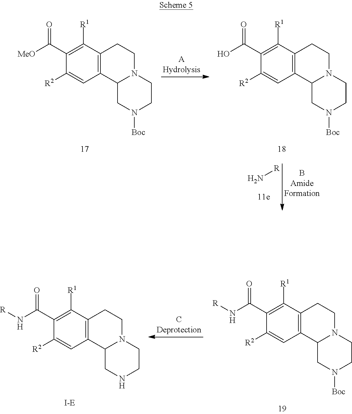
C12=C(C([R1])=C(C([MeO])=O)C([R2])=C1)CCN1C2CN([Boc])CC1.C12=C(C([R1])=C(C(O)=O)C([R2])=C1)CCN1C2CN([Boc])CC1.N[R].C12=C(C([R1])=C(C(N[R])=O)C([R2])=C1)CCN1C2CN([Boc])CC1.C12=C(C([R1])=C(C(N[R])=O)C([R2])=C1)CCN1C2CNCC1
